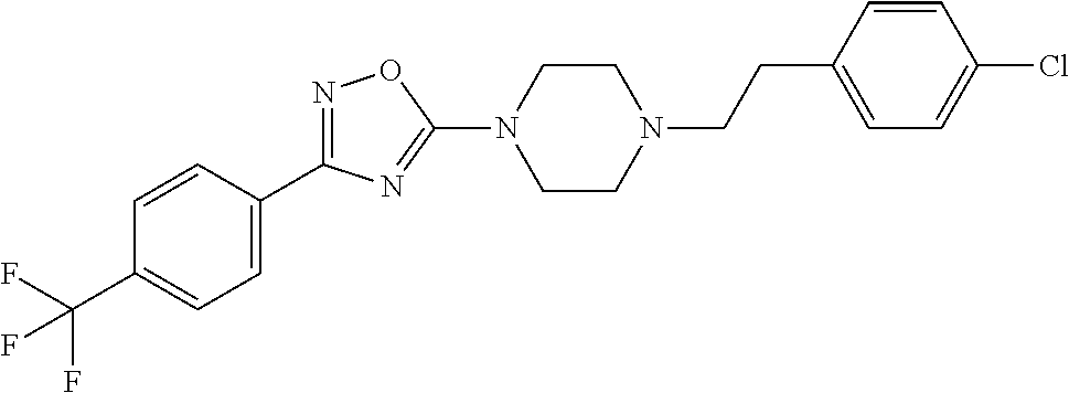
N1=C(C2=CC=C(C(F)(F)F)C=C2)N=C(N2CCN(CCC3=CC=C(Cl)C=C3)CC2)O1
